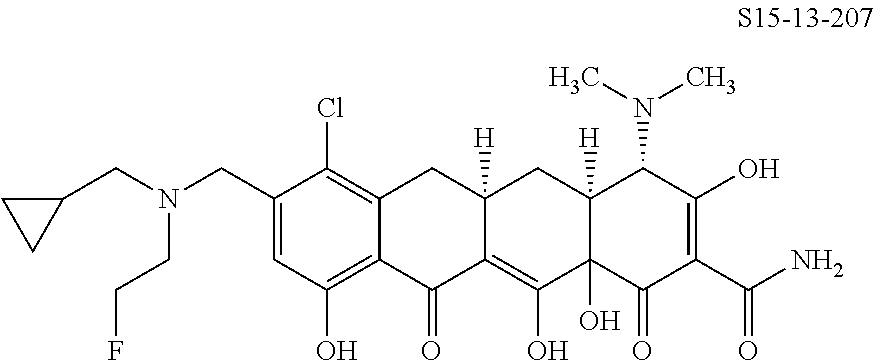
C1(CN(CC2CC2)CCF)=CC(O)=C2C(=C1Cl)CC1([H])C(=C(O)C3(O)C([H])(C1)C(N(C)C)C(O)=C(C(N)=O)C3=O)C2=O
